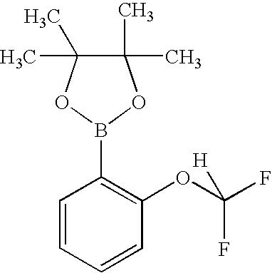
C1=CC=CC(OC(F)([H])F)=C1B1OC(C)(C)C(C)(C)O1
